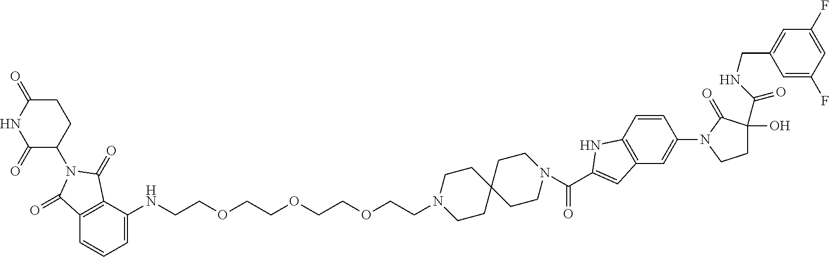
C1=C(NCCOCCOCCOCCN2CCC3(CCN(C(C4=CC5=C(C=CC(N6CCC(O)(C(NCC7=CC(F)=CC(F)=C7)=O)C6=O)=C5)N4)=O)CC3)CC2)C2=C(C=C1)C(=O)N(C1CCC(=O)NC1=O)C2=O
